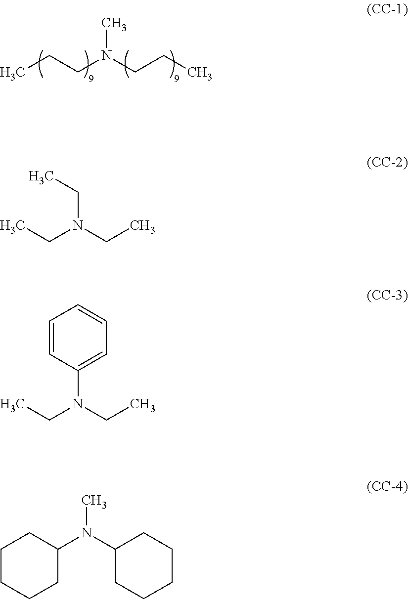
CCCN(CCC)C.CCN(CC)CC.CCN(CC)C1=CC=CC=C1.C1(N(C2CCCCC2)C)CCCCC1
